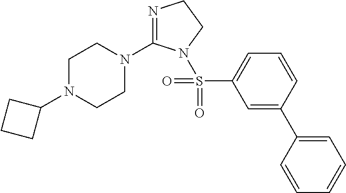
N1=C(N2CCN(C3CCC3)CC2)N(S(C2=CC=CC(C3=CC=CC=C3)=C2)(=O)=O)CC1
